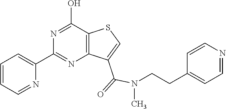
C12=C(C(O)=NC(C3=CC=CC=N3)=N1)SC=C2C(=O)N(CCC1=CC=NC=C1)C
